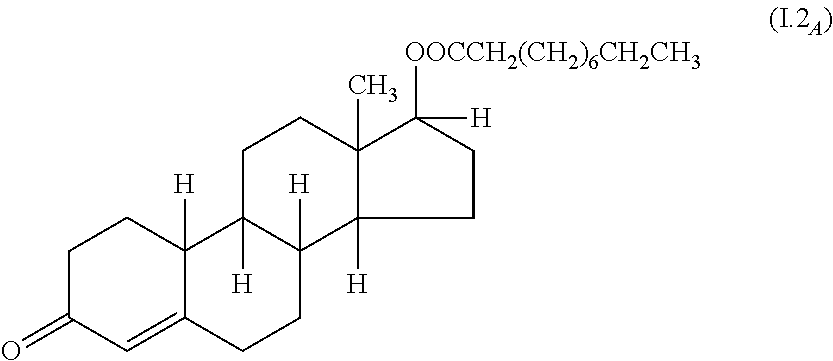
C1C(=O)C=C2C([H])(C1)C1([H])C([H])(CC2)C2([H])C(C)(CC1)C([OOCCH2(CH2)6CH2CH3])([H])CC2
